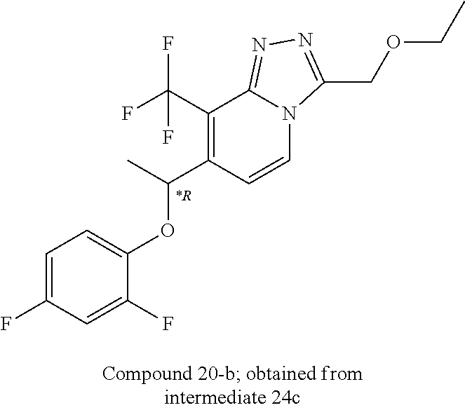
C1=C(F)C=C(F)C(OC(C)C2=C(C(F)(F)F)C3=NN=C(COCC)N3C=C2)=C1
